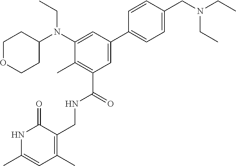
CCN(C1CCOCC1)C1=CC(C2=CC=C(CN(CC)CC)C=C2)=CC(C(NCC2=C(C)C=C(C)NC2=O)=O)=C1C
